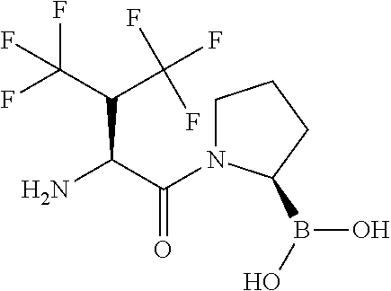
C(C(C(=O)N1CCCC1B(O)O)N)(C(F)(F)F)C(F)(F)F
